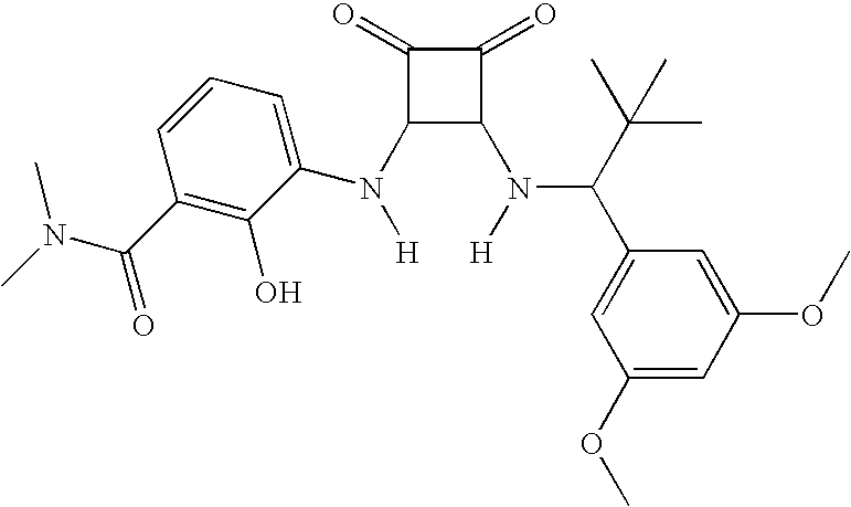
N([H])(C1C(N([H])C(C(C)(C)C)C2=CC(OC)=CC(OC)=C2)C(=O)C1=O)C1=CC=CC(C(=O)N(C)C)=C1O
